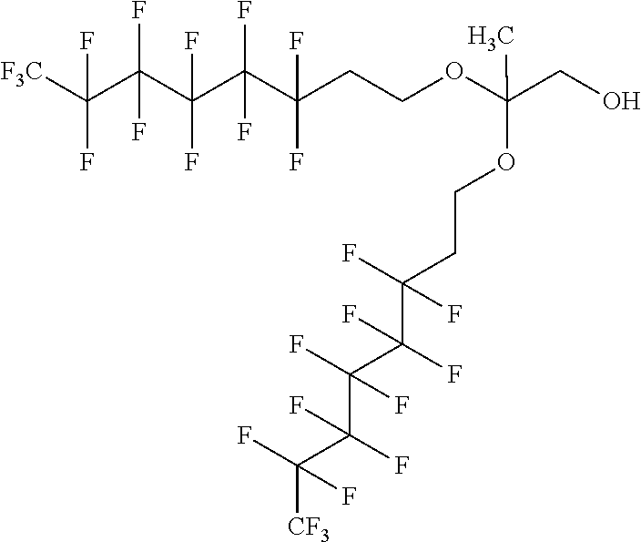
C(C(C(C(CCOC(CO)(OCCC(C(C(C(C([CF3])(F)F)(F)F)(F)F)(F)F)(F)F)C)(F)F)(F)F)(F)F)(C([F3C])(F)F)(F)F
